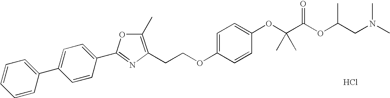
Cl.C1=CC(C2=CC=C(C3=NC(CCOC4=CC=C(OC(C(OC(CN(C)C)C)=O)(C)C)C=C4)=C(C)O3)C=C2)=CC=C1
